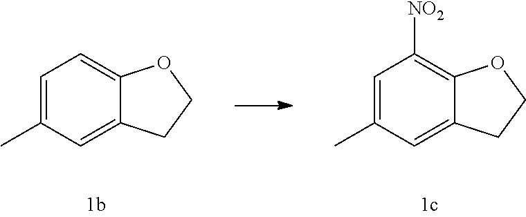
C1=C(C)C=C2C(=C1[NO2])OCC2.C1=C(C)C=C2C(=C1)OCC2
